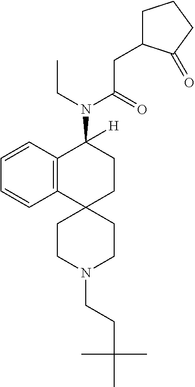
C12=C(C=CC=C1)C(N(C(=O)CC1CCCC1=O)CC)([H])CCC21CCN(CCC(C)(C)C)CC1
